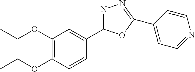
N1=C(C2=CC(OCC)=C(OCC)C=C2)OC(C2=CC=NC=C2)=N1
